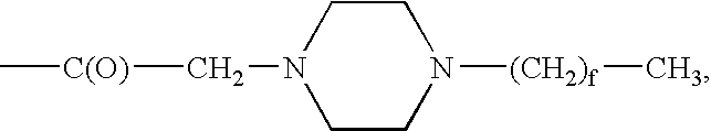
C[C(O)]CN1CCN([(CH2)f]C)CC1
